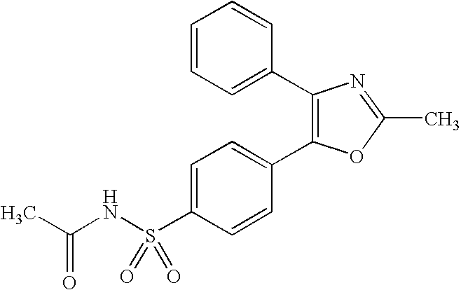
C1=C(S(NC(C)=O)(=O)=O)C=CC(C2=C(C3=CC=CC=C3)N=C(C)O2)=C1
